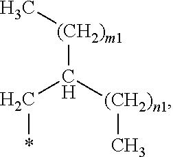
[(CH2)m1](C([(CH2)n1]C)C*)C
